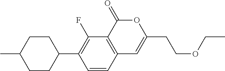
C12=C(C(=O)OC(CCOCC)=C1)C(F)=C(C1CCC(C)CC1)C=C2
